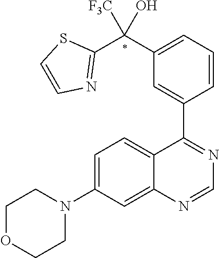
C12=CC(N3CCOCC3)=CC=C1C(C1=CC(C(C3=NC=CS3)([F3C])O)=CC=C1)=NC=N2
